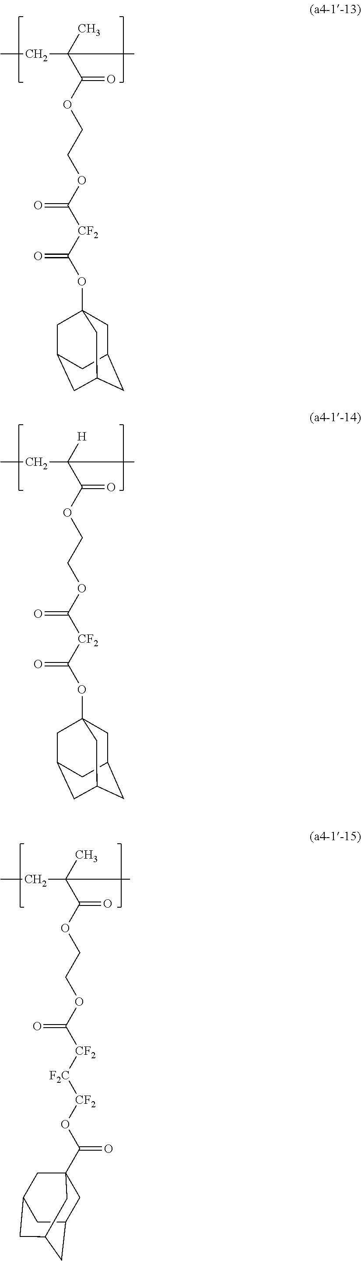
CCC(C(OCCOC([CF2]C(OC12CC3CC(CC(C1)C3)C2)=O)=O)=O)(C)C.CCC(C(OCCOC([CF2]C(OC12CC3CC(CC(C1)C3)C2)=O)=O)=O)([H])C.CCC(C(OCCOC([CF2][F2C][CF2]OC(C12CC3CC(CC(C1)C3)C2)=O)=O)=O)(C)C
